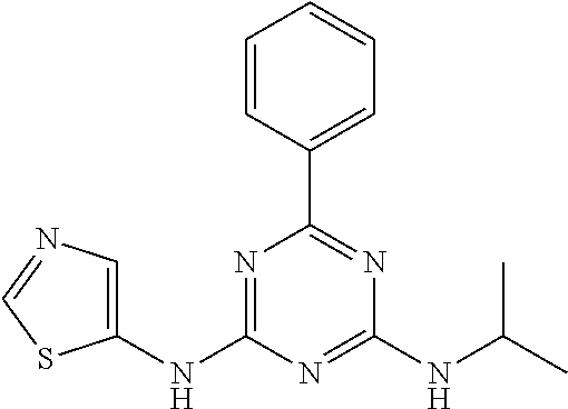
C1(NC2=NC(C3=CC=CC=C3)=NC(NC(C)C)=N2)=CN=CS1
